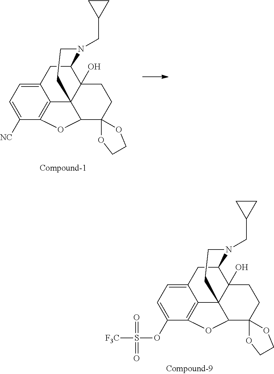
C12=CC=C([NC])C3=C1C14C(O)(C(C2)N(CC2CC2)CC1)CCC1(C4O3)OCCO1.C12=CC=C(OS([F3C])(=O)=O)C3=C1C14C(O)(C(C2)N(CC2CC2)CC1)CCC1(C4O3)OCCO1
